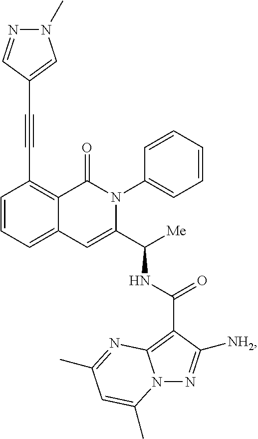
C1=CC=C2C(=C1C#CC1=CN(C)N=C1)C(=O)N(C1=CC=CC=C1)C(C([Me])NC(=O)C1=C3N(N=C1[NH2])C(C)=CC(C)=N3)=C2
